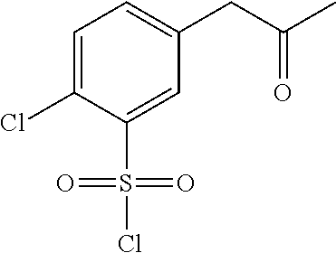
C1=C(Cl)C(S(=O)(=O)Cl)=CC(CC(C)=O)=C1
